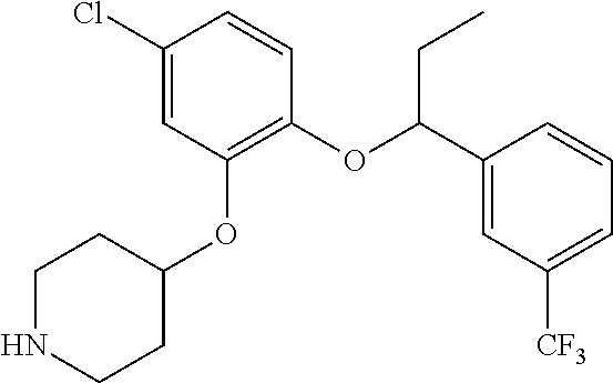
C1(Cl)=CC(OC2CCNCC2)=C(OC(C2=CC([CF3])=CC=C2)CC)C=C1
